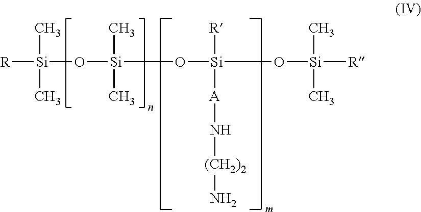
[R][Si](O[Si](O[Si](O[Si](C)([R])C)([R])[A]N[(CH2)2]N)(C)C)(C)C
